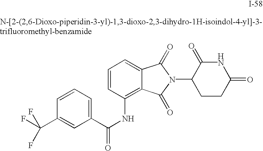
C1=CC(C(F)(F)F)=CC(C(NC2=C3C(=CC=C2)C(=O)N(C2CCC(=O)NC2=O)C3=O)=O)=C1
